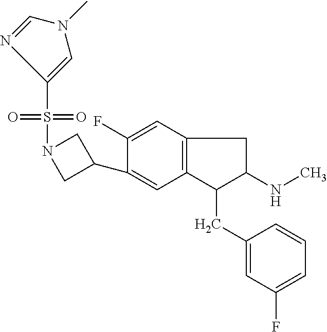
C1(C2=CC3=C(C=C2F)CC(NC)C3CC2=CC(F)=CC=C2)CN(S(=O)(=O)C2=CN(C)C=N2)C1
